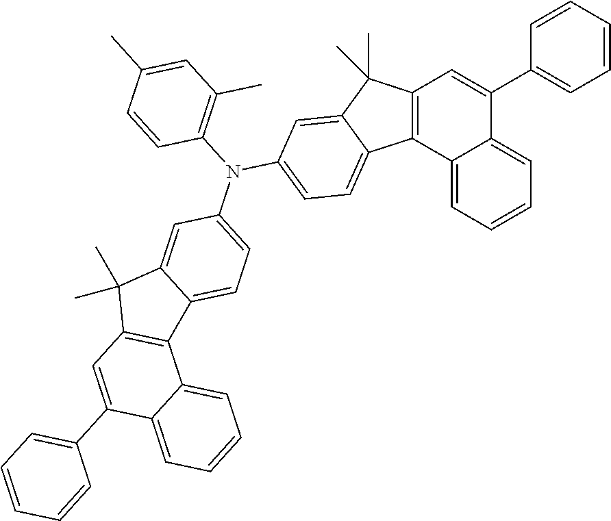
C1=CC(N(C2=CC=C3C(=C2)C(C)(C)C2=C3C3=CC=CC=C3C(C3=CC=CC=C3)=C2)C2=CC=C3C4=C(C=C(C5=CC=CC=C5)C5=CC=CC=C45)C(C)(C)C3=C2)=C(C)C=C1C
